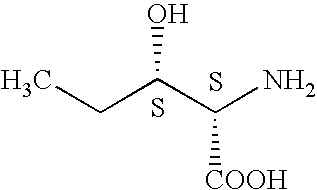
CCC(C(N)[COOH])O.S.S
